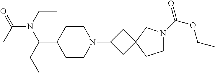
C1CC(C(CC)N(C(C)=O)CC)CCN1C1CC2(C1)CN(C(=O)OCC)CC2
